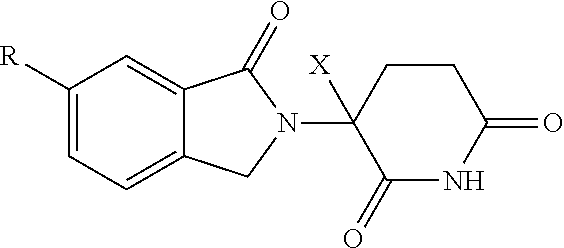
C1([R])=CC=C2C(=C1)C(=O)N(C1([X])C(=O)NC(=O)CC1)C2
